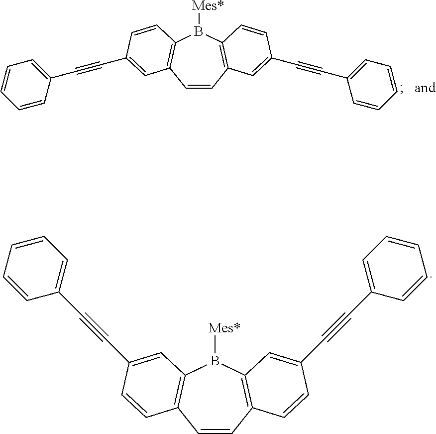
C1=CC2=C(B([Mes*])C3=C1C=CC(C#CC1=CC=CC=C1)=C3)C=C(C#CC1=CC=CC=C1)C=C2.C1=CC2=C(B([Mes*])C3=C1C=C(C#CC1=CC=CC=C1)C=C3)C=CC(C#CC1=CC=CC=C1)=C2
